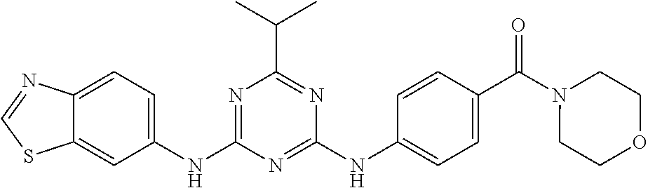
C12=CC(NC3=NC(C(C)C)=NC(NC4=CC=C(C(N5CCOCC5)=O)C=C4)=N3)=CC=C1N=CS2
